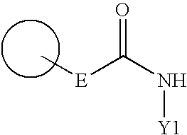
[E](C(N[Y1])=O)C
